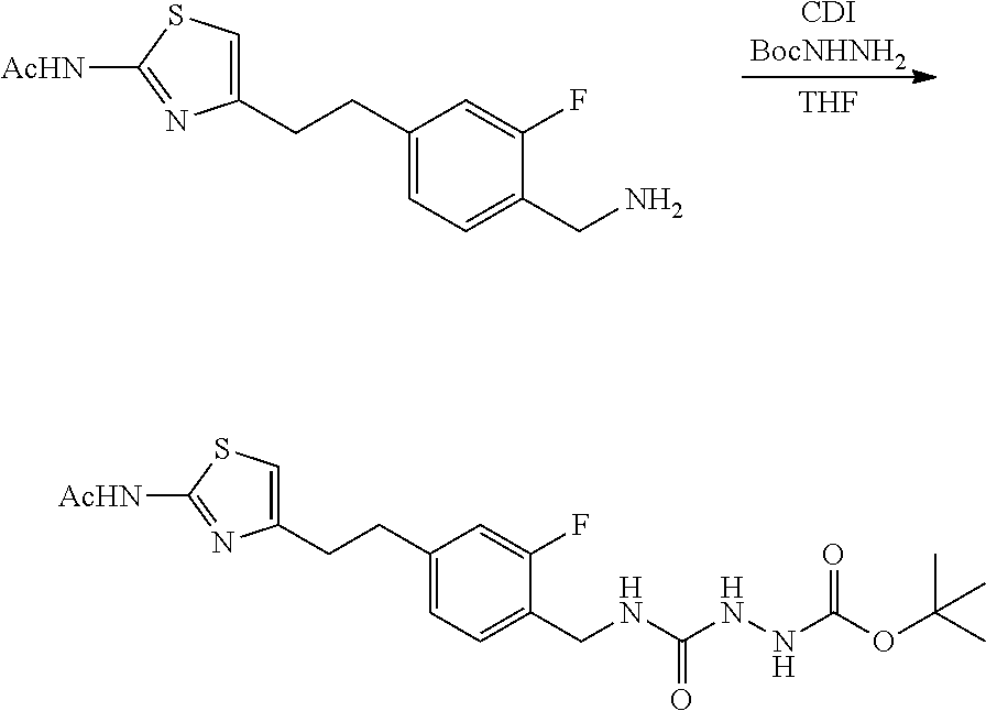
C1(CCC2=CC=C(CN)C(F)=C2)=CSC([AcHN])=N1.[THF].[CDIBocNHNH2].C1(CCC2=CC=C(CNC(NNC(OC(C)(C)C)=O)=O)C(F)=C2)=CSC([AcHN])=N1
